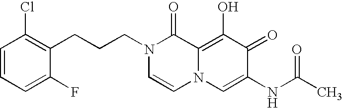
C1=CC=C(F)C(CCCN2C=CN3C(=C(O)C(=O)C(NC(C)=O)=C3)C2=O)=C1Cl
